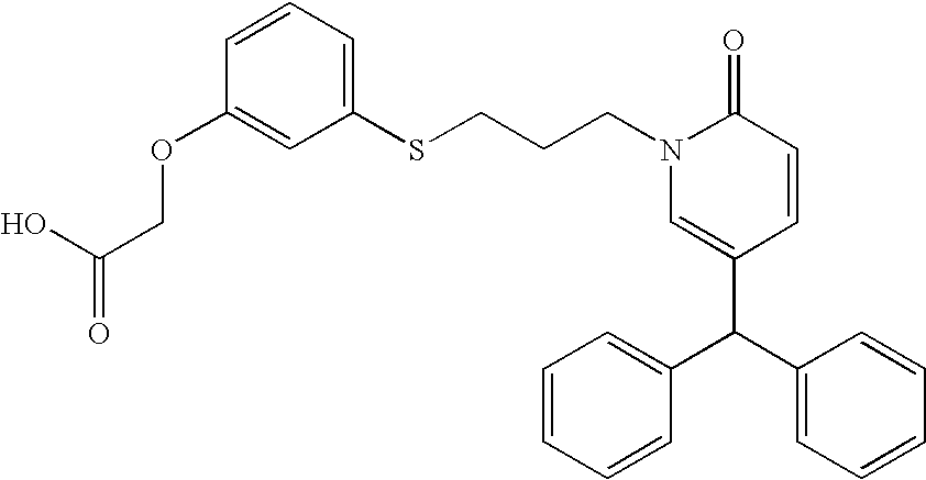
C1(C(C2=CC=CC=C2)C2=CC=CC=C2)=CN(CCCSC2=CC=CC(OCC(=O)O)=C2)C(=O)C=C1
